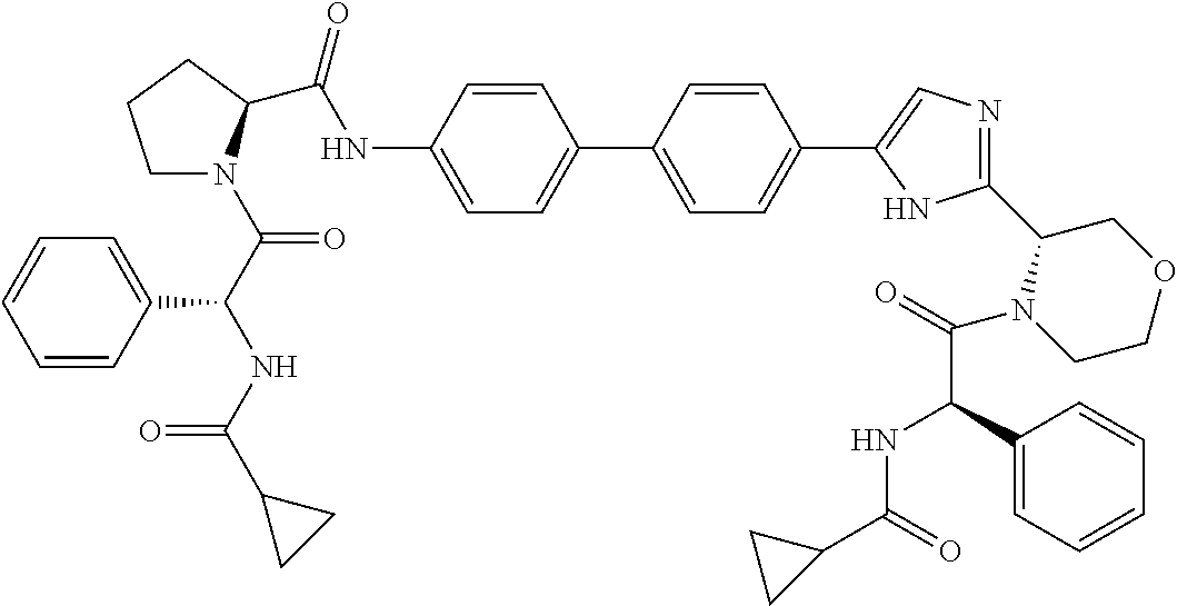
C(NC1=CC=C(C2=CC=C(C3=CN=C(C4N(C(C(NC(=O)C5CC5)C5=CC=CC=C5)=O)CCOC4)N3)C=C2)C=C1)(=O)C1N(C(C(NC(C2CC2)=O)C2=CC=CC=C2)=O)CCC1
